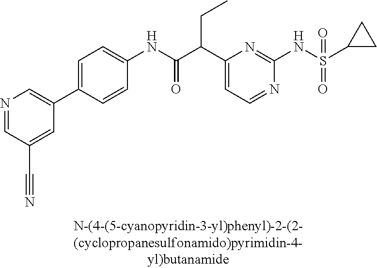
N1=CC=C(C(C(NC2=CC=C(C3=CN=CC(C#N)=C3)C=C2)=O)CC)N=C1NS(=O)(=O)C1CC1
